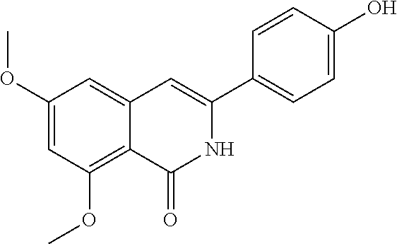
C1(OC)=CC(OC)=C2C(=C1)C=C(C1=CC=C(O)C=C1)NC2=O
